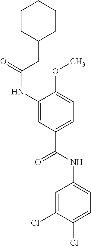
O=C(NC1=CC(C(NC2=CC=C(Cl)C(Cl)=C2)=O)=CC=C1OC)CC1CCCCC1
